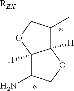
[REX].C12([H])C(C)COC1([H])C(N)CO2.*.*
